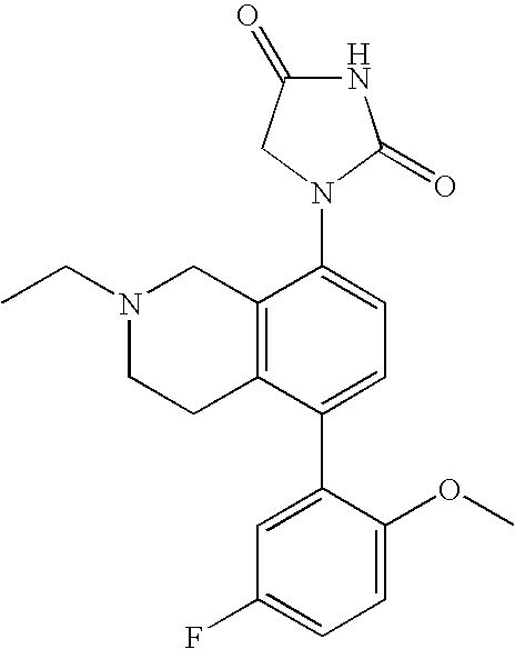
N1(CC)CCC2=C(C1)C(N1CC(=O)NC1=O)=CC=C2C1=CC(F)=CC=C1OC
